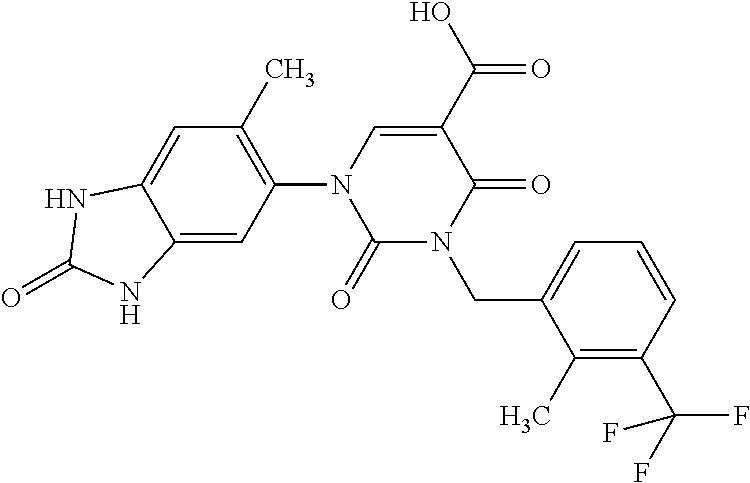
C12=CC(C)=C(N3C(=O)N(CC4=CC=CC(C(F)(F)F)=C4C)C(=O)C(C(O)=O)=C3)C=C1NC(=O)N2
